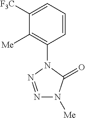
C1([F3C])=CC=CC(N2C(=O)N([Me])N=N2)=C1[Me]
